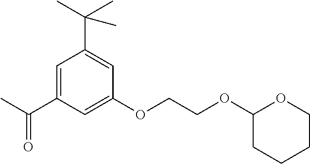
C1=C(C(C)=O)C=C(OCCOC2CCCCO2)C=C1C(C)(C)C
